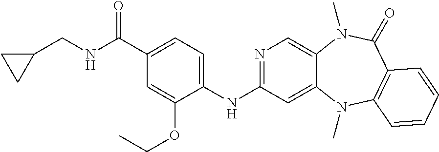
N1=C(NC2=CC=C(C(NCC3CC3)=O)C=C2OCC)C=C2C(=C1)N(C)C(=O)C1=C(N2C)C=CC=C1
